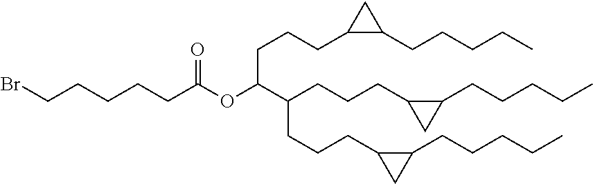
C(C(C(CCCC1CC1CCCCC)CCCC1CC1CCCCC)OC(CCCCCBr)=O)CCC1C(CCCCC)C1
